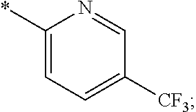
C1(*)=CC=C([CF3])C=N1
